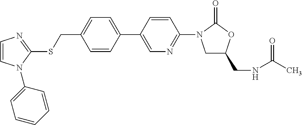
C1(CSC2=NC=CN2C2=CC=CC=C2)=CC=C(C2=CN=C(N3CC(CNC(C)=O)OC3=O)C=C2)C=C1
